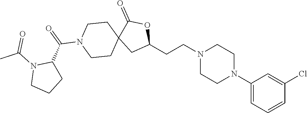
C1(N2CCN(CCC3OC(=O)C4(C3)CCN(C(C3N(C(C)=O)CCC3)=O)CC4)CC2)=CC=CC(Cl)=C1
